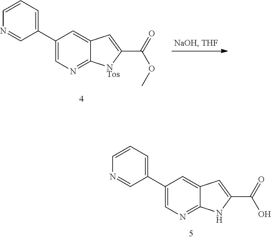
C1=C(C(O)=O)NC2=NC=C(C3=CC=CN=C3)C=C12.C1=C(C(OC)=O)[NTos]C2=NC=C(C3=CC=CN=C3)C=C12
